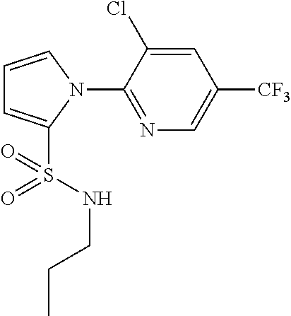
C1=CN(C2=NC=C([CF3])C=C2Cl)C(S(NCCC)(=O)=O)=C1
